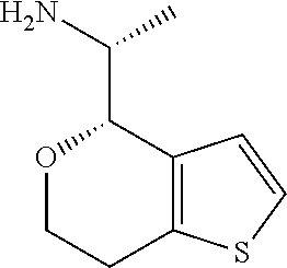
C12=C(C=CS1)C(C(C)N)OCC2
